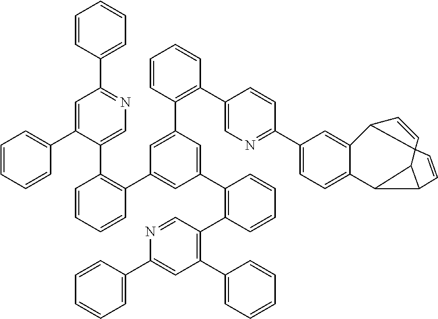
C1=C(C2=NC=C(C3=C(C4=CC(C5=C(C6=CN=C(C7=CC=CC=C7)C=C6C6=CC=CC=C6)C=CC=C5)=CC(C5=C(C6=C(C7=CC=CC=C7)C=C(C7=CC=CC=C7)N=C6)C=CC=C5)=C4)C=CC=C3)C=C2)C=C2C(=C1)C1C3C1C1(C2C=C1)C=C3
